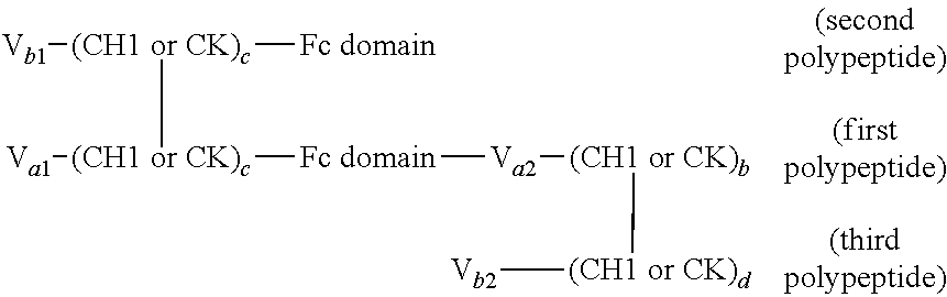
[(CH1 or CK)c]([(CH1 or CK)c]([Vb1])[Fc domain])([Va1])[Fc domain][Va2][(CH1 or CK)b][(CH1 or CK)d][Vb2]
